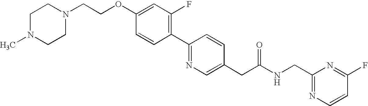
C1=CC(C2=NC=C(CC(NCC3=NC=CC(F)=N3)=O)C=C2)=C(F)C=C1OCCN1CCN(C)CC1
